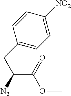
C1(CC(C(OC)=O)[N2])=CC=C([NO2])C=C1
